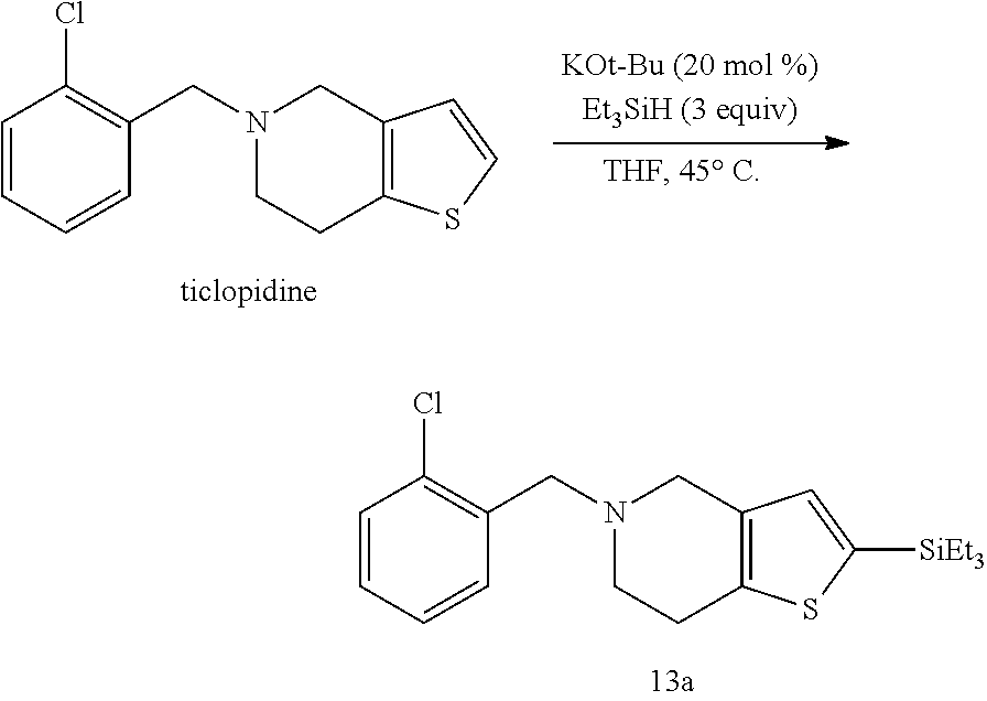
C1=CC=CC(CN2CCC3=C(C2)C=C([SiEt3])S3)=C1Cl.C1=CC=CC(CN2CCC3=C(C2)C=CS3)=C1Cl
